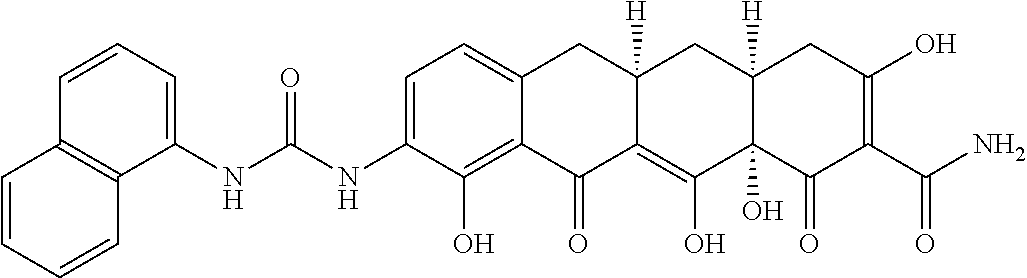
C1=C(NC(NC2=CC=CC3=C2C=CC=C3)=O)C(O)=C2C(=C1)CC1([H])C(=C(O)C3(O)C([H])(C1)CC(O)=C(C(N)=O)C3=O)C2=O
